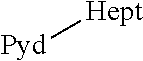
[Pyd][Hept]
